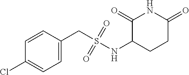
C1C(=O)NC(=O)C(NS(CC2=CC=C(Cl)C=C2)(=O)=O)C1
